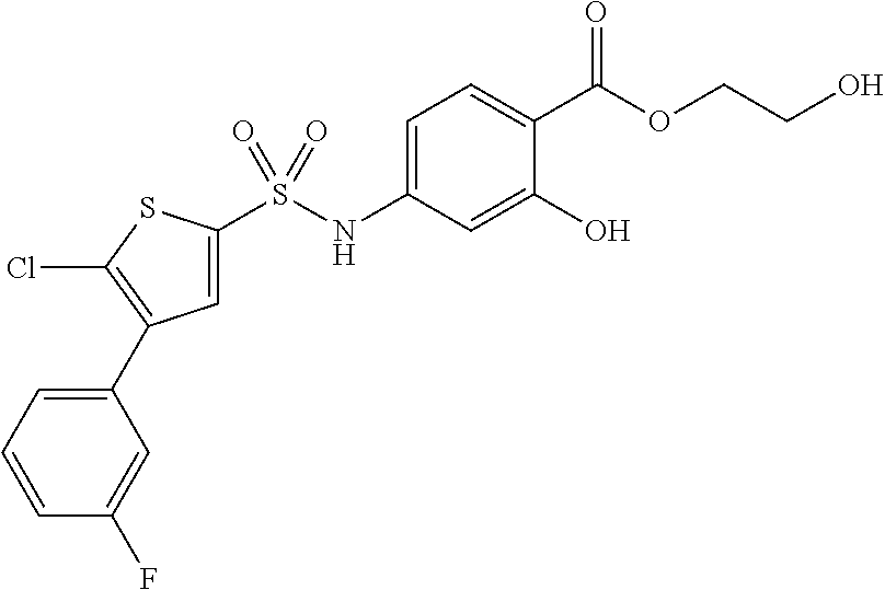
C1=C(NS(C2=CC(C3=CC=CC(F)=C3)=C(Cl)S2)(=O)=O)C=C(O)C(C(OCCO)=O)=C1
